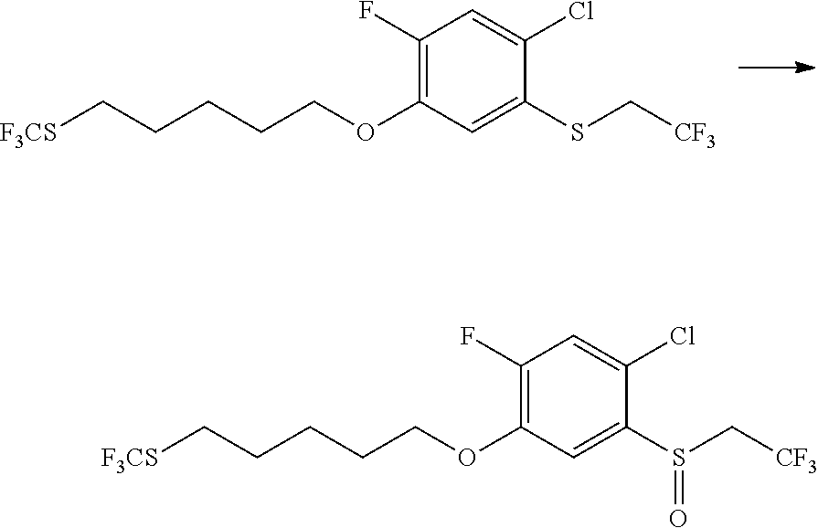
C1(F)=C(OCCCCC[F3CS])C=C(SC[CF3])C(Cl)=C1.C1(F)=C(OCCCCC[F3CS])C=C(S(C[CF3])=O)C(Cl)=C1
